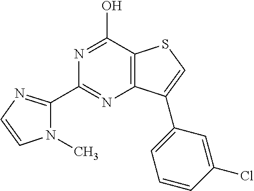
C1(C2=NC3=C(C(O)=N2)SC=C3C2=CC=CC(Cl)=C2)=NC=CN1C
